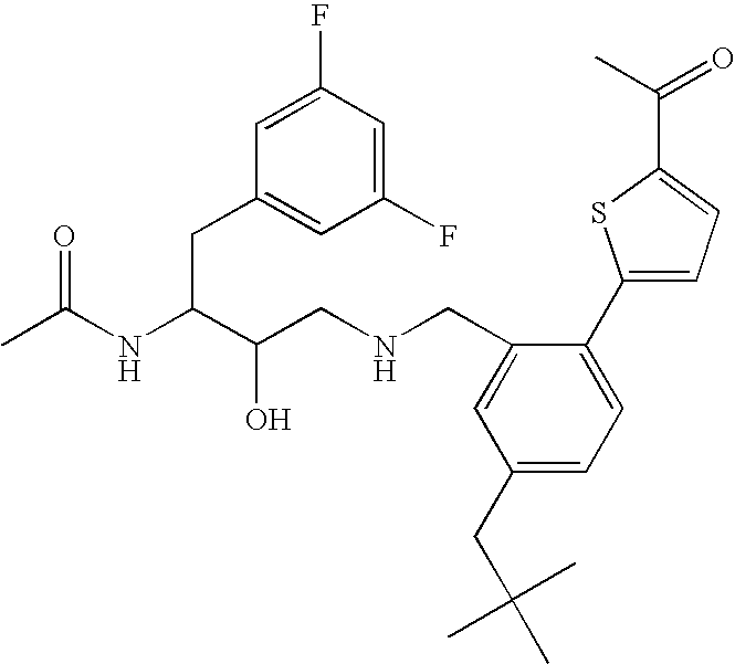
CC(NC(C(CNCC1=CC(CC(C)(C)C)=CC=C1C1=CC=C(C(C)=O)S1)O)CC1=CC(F)=CC(F)=C1)=O
